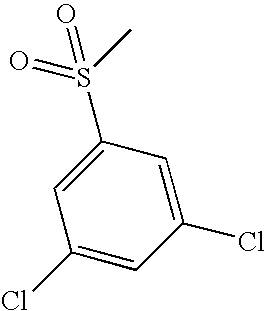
C1=C(Cl)C=C(Cl)C=C1S(C)(=O)=O
